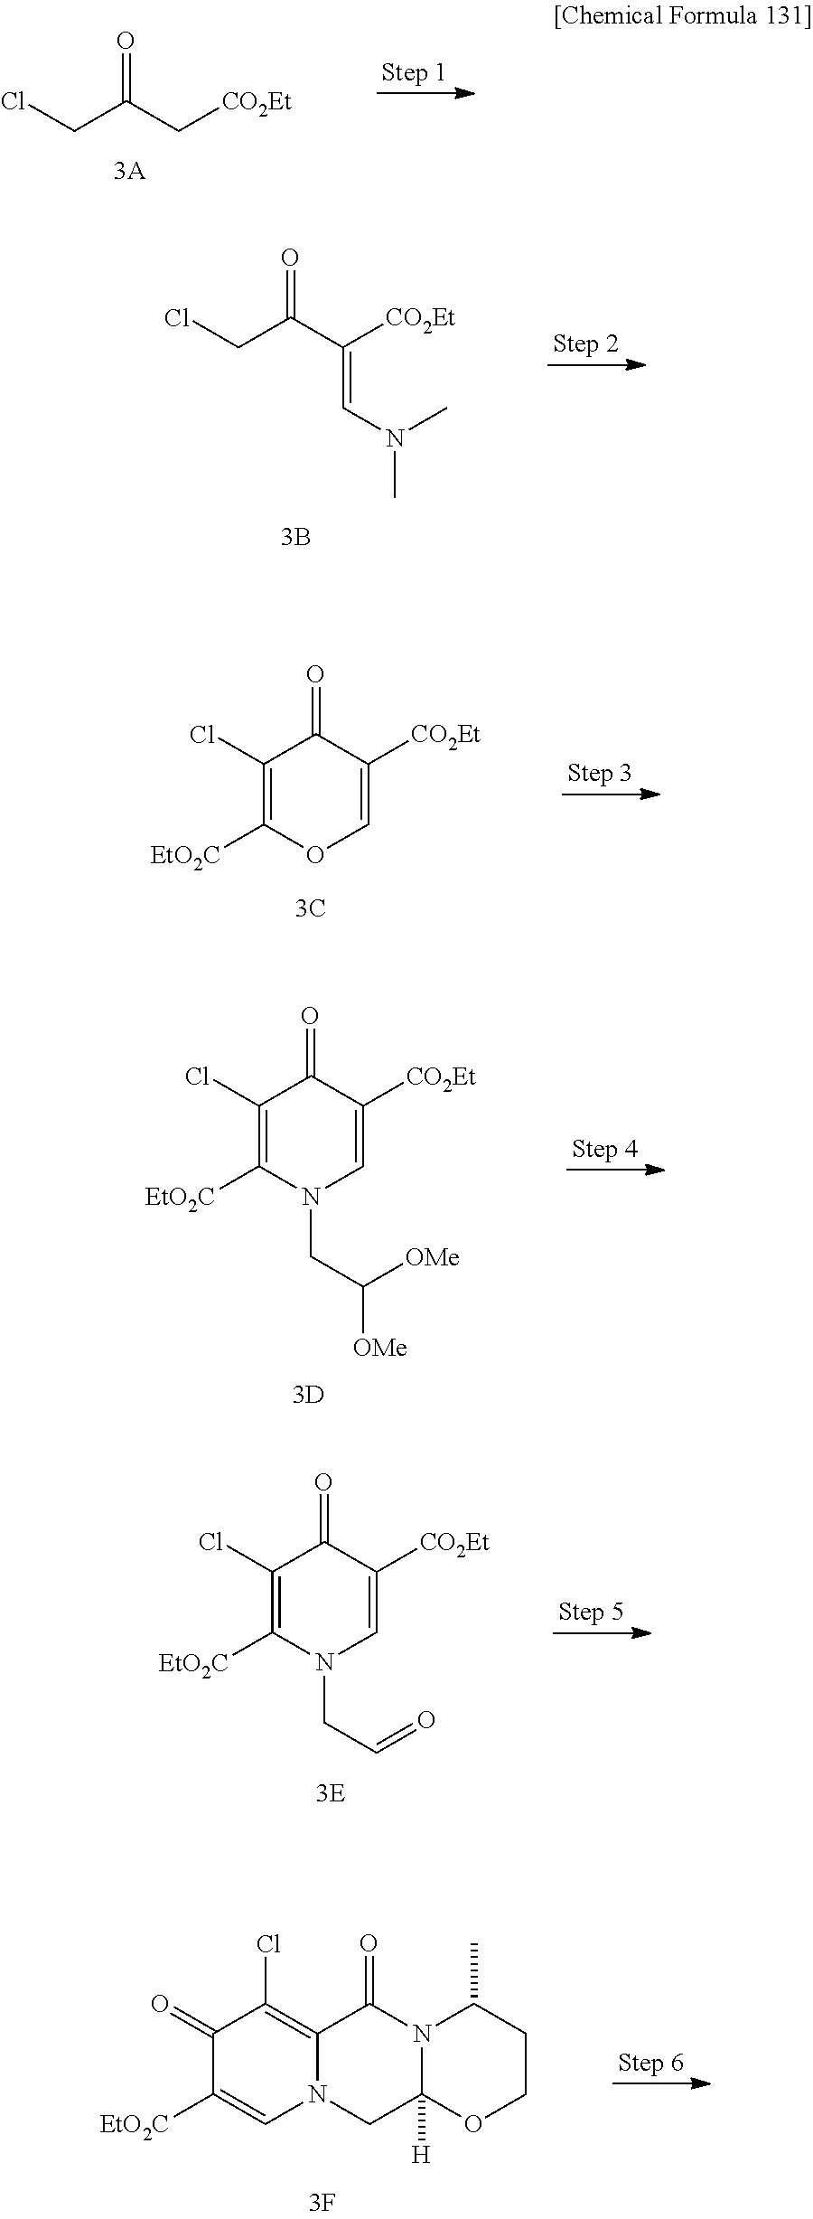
O=C(C[CO2Et])CCl.O=C(C([CO2Et])=CN(C)C)CCl.C1(Cl)=C([EtO2C])OC=C([CO2Et])C1=O.C1(Cl)=C([EtO2C])N(CC([OMe])[OMe])C=C([CO2Et])C1=O.C1(Cl)=C([EtO2C])N(CC=O)C=C([CO2Et])C1=O.C1(=O)C([EtO2C])=CN2C(=C1Cl)C(=O)N1C([H])(C2)OCCC1C
